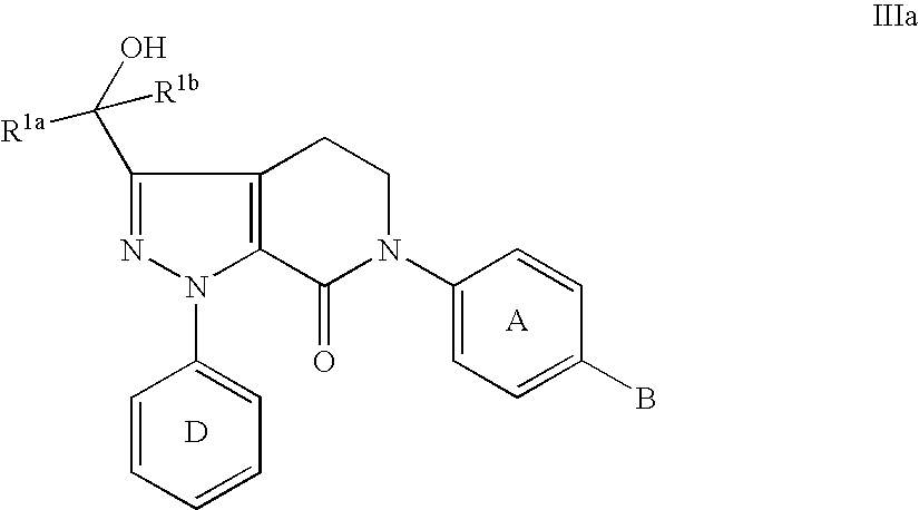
[D].C1=CC=CC=C1N1C2=C(C(C(O)([R1b])[R1a])=N1)CCN(C1=CC=C(B)C=C1)C2=O.[A]
